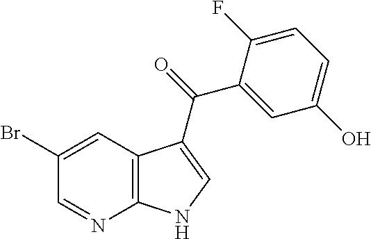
C12=C(C=C(Br)C=N1)C(C(=O)C1=CC(O)=CC=C1F)=CN2
